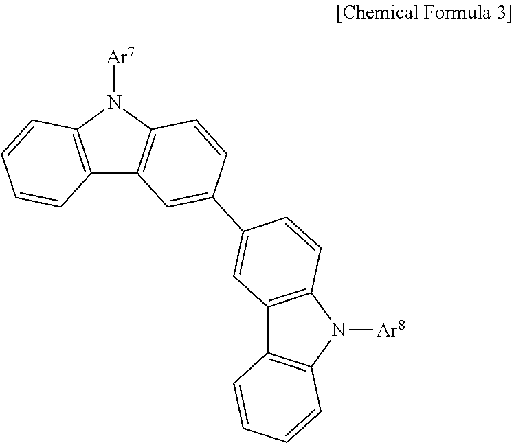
C12=C(N([Ar7])C3=C1C=C(C1=CC4=C(N([Ar8])C5=C4C=CC=C5)C=C1)C=C3)C=CC=C2
